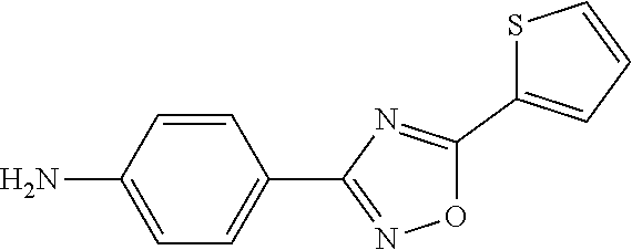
C1=CC(N)=CC=C1C1=NOC(C2=CC=CS2)=N1
